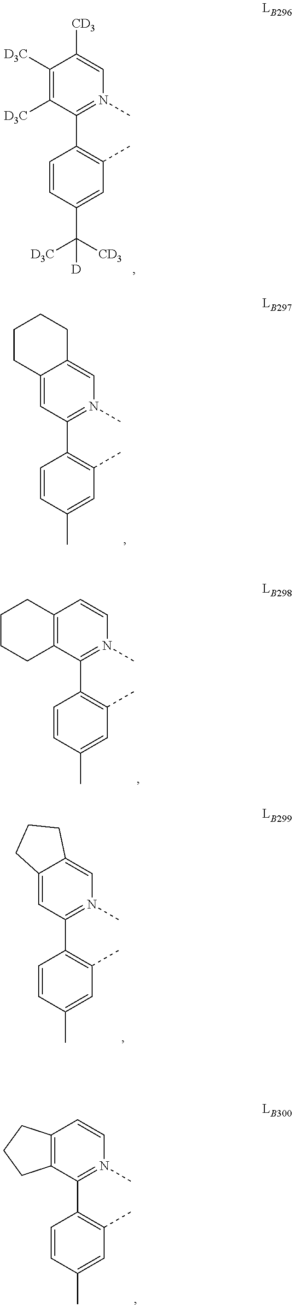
C1([D3C])=C([D3C])C(C2=C(C)C=C(C([CD3])([D3C])[D])C=C2)=N(C)C=C1[CD3].C12=CC(C3=C(C)C=C(C)C=C3)=N(C)C=C1CCCC2.C12=C(C(C3=C(C)C=C(C)C=C3)=N(C)C=C1)CCCC2.C12=CC(C3=C(C)C=C(C)C=C3)=N(C)C=C1CCC2.C12=C(C(C3=C(C)C=C(C)C=C3)=N(C)C=C1)CCC2
